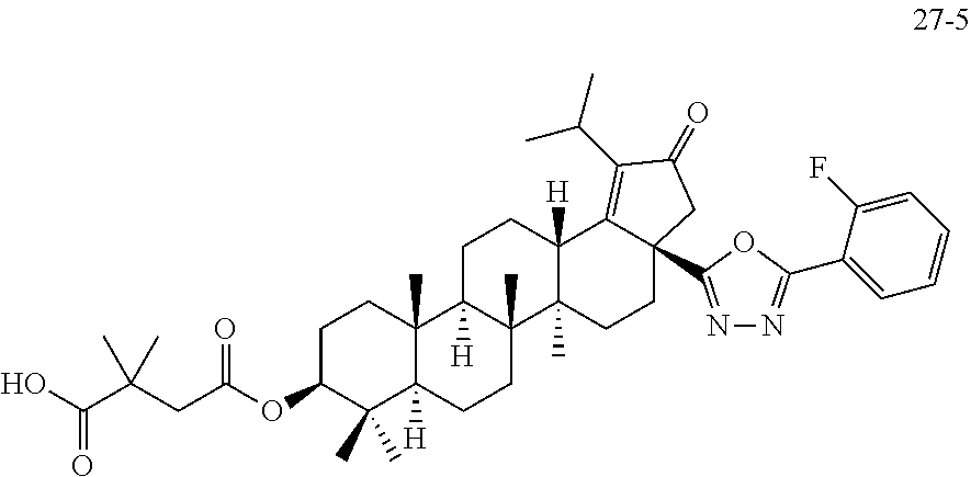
OC(C(CC(OC1C(C)(C)C2([H])C(C)(CC1)C1([H])C(C)(CC2)C2(C)C([H])(CC1)C1=C(C(C)C)C(=O)CC1(C1=NN=C(C3=CC=CC=C3F)O1)CC2)=O)(C)C)=O
